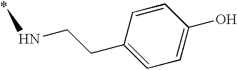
C1=CC(CCNC)=CC=C1O
